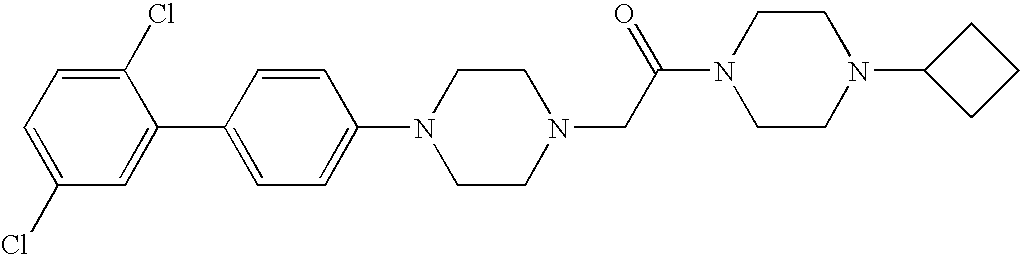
C1=CC(N2CCN(CC(=O)N3CCN(C4CCC4)CC3)CC2)=CC=C1C1=CC(Cl)=CC=C1Cl
